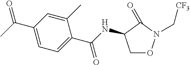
C1ON(C[CF3])C(=O)C1NC(C1=CC=C(C(C)=O)C=C1C)=O
